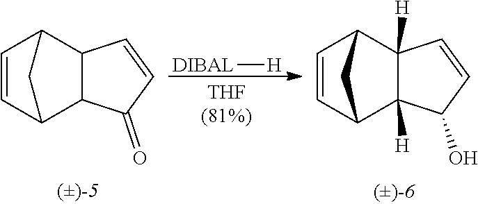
[DIBAL][H].C12C3C=CC(C1C=CC2=O)C3.C12([H])C3C=CC(C1([H])C=CC2O)C3
